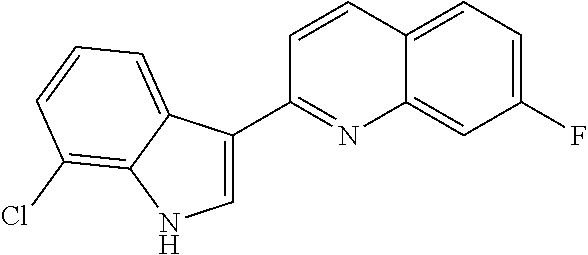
C1=C(C2=NC3=CC(F)=CC=C3C=C2)C2=CC=CC(Cl)=C2N1
